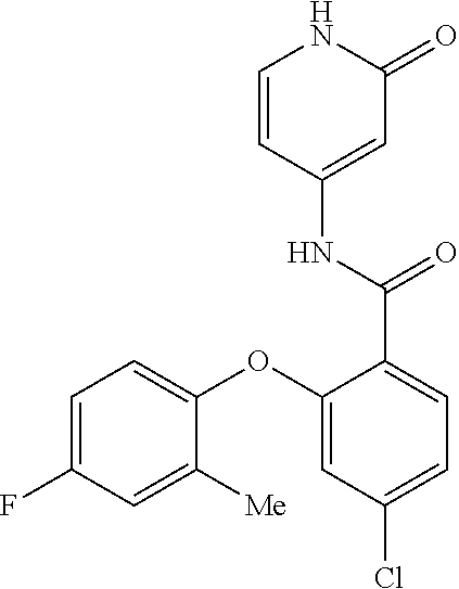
C1=C(F)C=C([Me])C(OC2=CC(Cl)=CC=C2C(=O)NC2=CC(=O)NC=C2)=C1
